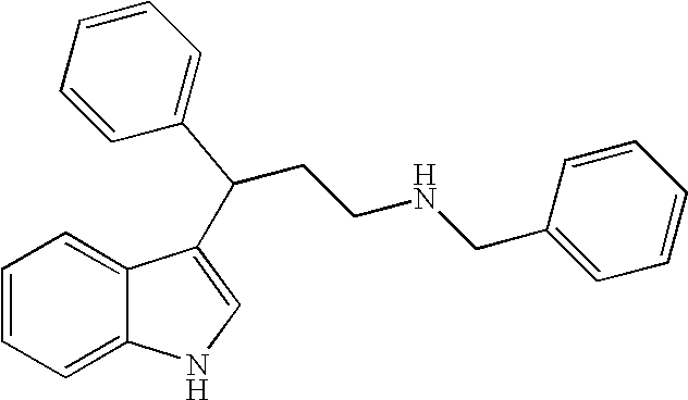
C1=CC=C2C(=C1)C(C(C1=CC=CC=C1)CCNCC1=CC=CC=C1)=CN2
